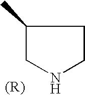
C1(C)CNCC1
